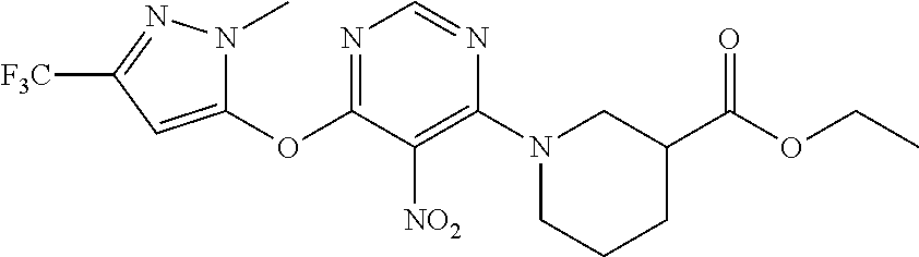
C1(OC2=NC=NC(N3CCCC(C(OCC)=O)C3)=C2[NO2])=CC([F3C])=NN1C
